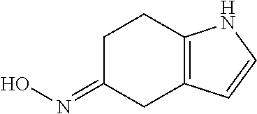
C1C(=NO)CC2=C(C1)NC=C2
